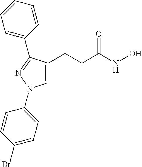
C1=C(CCC(NO)=O)C(C2=CC=CC=C2)=NN1C1=CC=C(Br)C=C1
